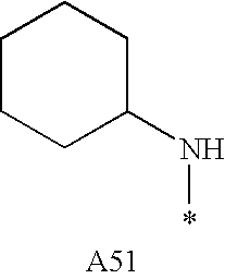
C1CCC(N*)CC1
